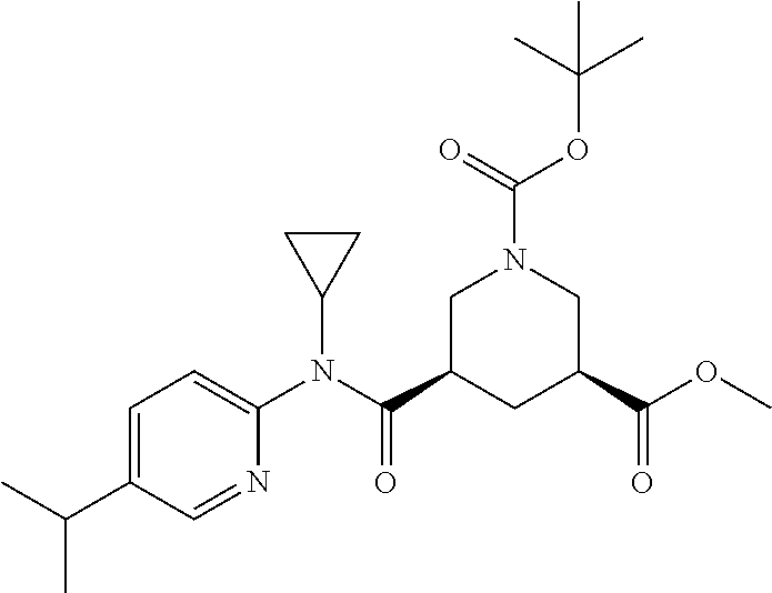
C1C(C(N(C2=CC=C(C(C)C)C=N2)C2CC2)=O)CC(C(OC)=O)CN1C(=O)OC(C)(C)C
